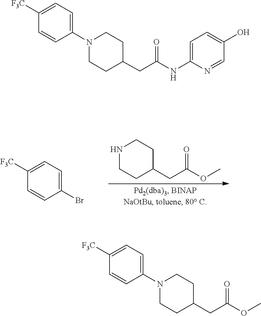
O(C)C(CC1CCNCC1)=O.C1([F3C])=CC=C(Br)C=C1.O(C)C(CC1CCN(C2=CC=C([F3C])C=C2)CC1)=O.C1(NC(CC2CCN(C3=CC=C([F3C])C=C3)CC2)=O)=CC=C(O)C=N1
